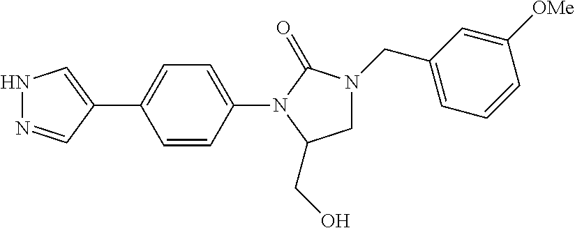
N1N=CC(C2=CC=C(N3C(=O)N(CC4=CC=CC([OMe])=C4)CC3CO)C=C2)=C1
